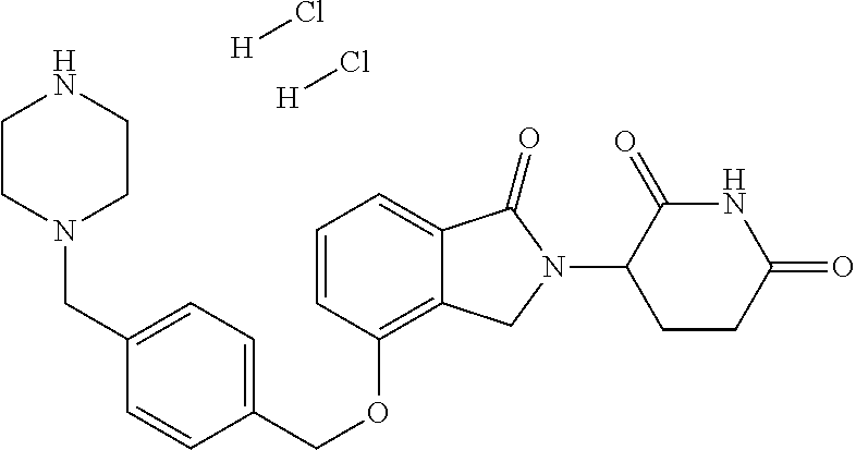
C1(CN2CCNCC2)=CC=C(COC2=C3C(=CC=C2)C(=O)N(C2CCC(=O)NC2=O)C3)C=C1.[H]Cl.[H]Cl
